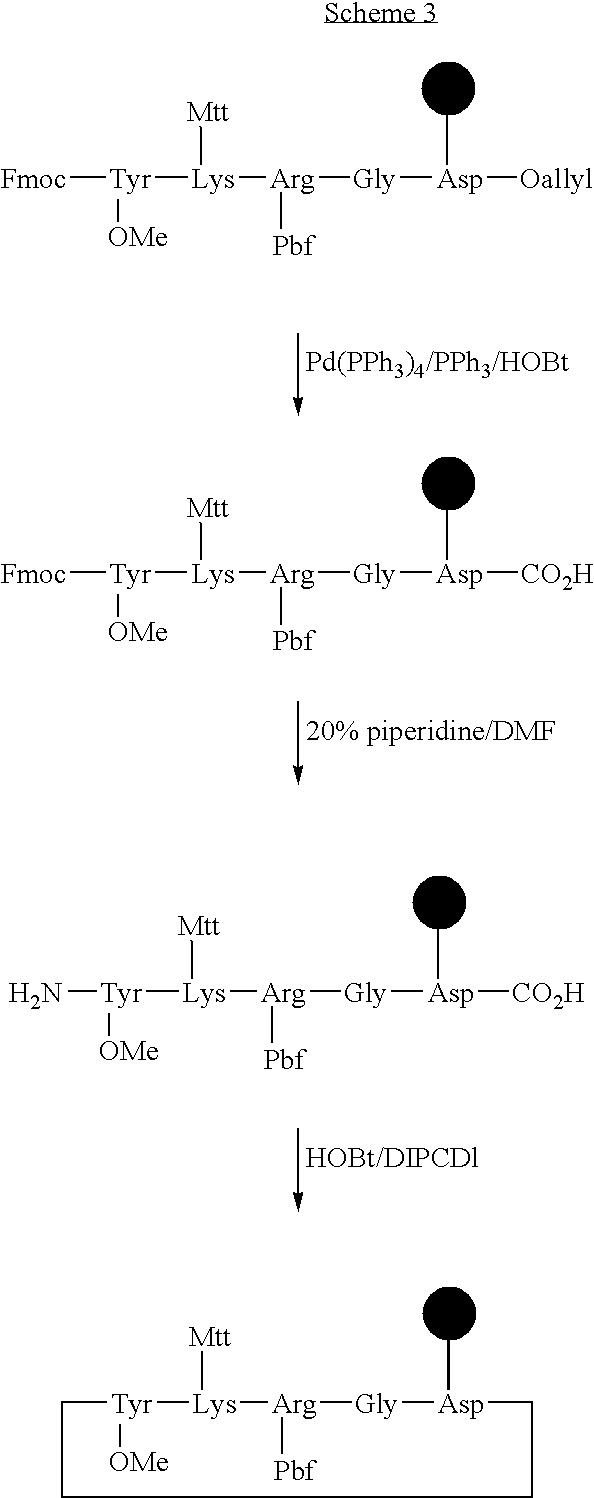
C1[Tyr]([OMe])[Lys]([Mtt])[Arg]([Pbf])[Gly][Asp](C)CCC1.[Fmoc][Tyr]([OMe])[Lys]([Arg]([Gly][Asp]([Oallyl])C)[Pbf])[Mtt].[Fmoc][Tyr]([OMe])[Lys]([Arg]([Gly][Asp]([CO2H])C)[Pbf])[Mtt].N[Tyr]([OMe])[Lys]([Arg]([Gly][Asp]([CO2H])C)[Pbf])[Mtt]
